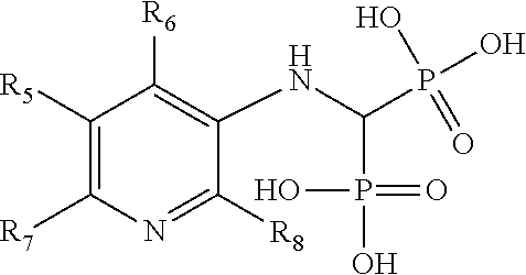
C1([R6])=C(NC(P(O)(O)=O)P(O)(O)=O)C([R8])=NC([R7])=C1[R5]
